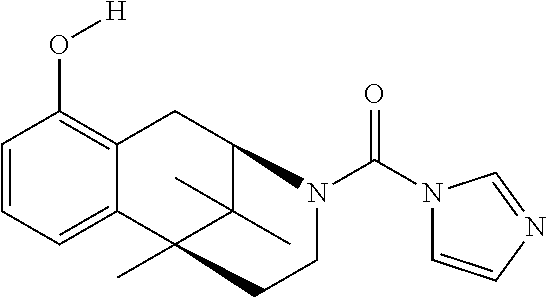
C1=CC=C2C(=C1O[H])CC1C(C)(C)C2(C)CCN1C(N1C=CN=C1)=O
